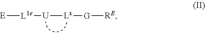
[E][L1e][U][Lx][G][RE]
